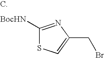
C1([BocHN])=NC(CBr)=CS1
